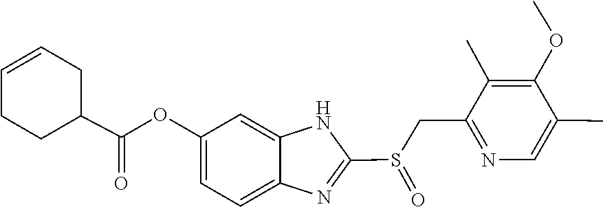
C1C(C(=O)OC2=CC=C3N=C(S(CC4=NC=C(C)C(OC)=C4C)=O)NC3=C2)CC=CC1
